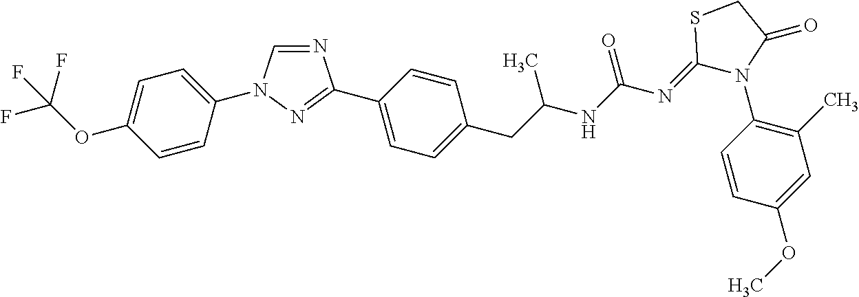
C1=NC(C2=CC=C(CC(C)NC(N=C3SCC(=O)N3C3=C(C)C=C(OC)C=C3)=O)C=C2)=NN1C1=CC=C(OC(F)(F)F)C=C1
